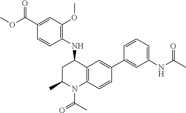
N(C1CC(C)N(C(C)=O)C2=C1C=C(C1=CC(NC(C)=O)=CC=C1)C=C2)C1=C(OC)C=C(C(OC)=O)C=C1
